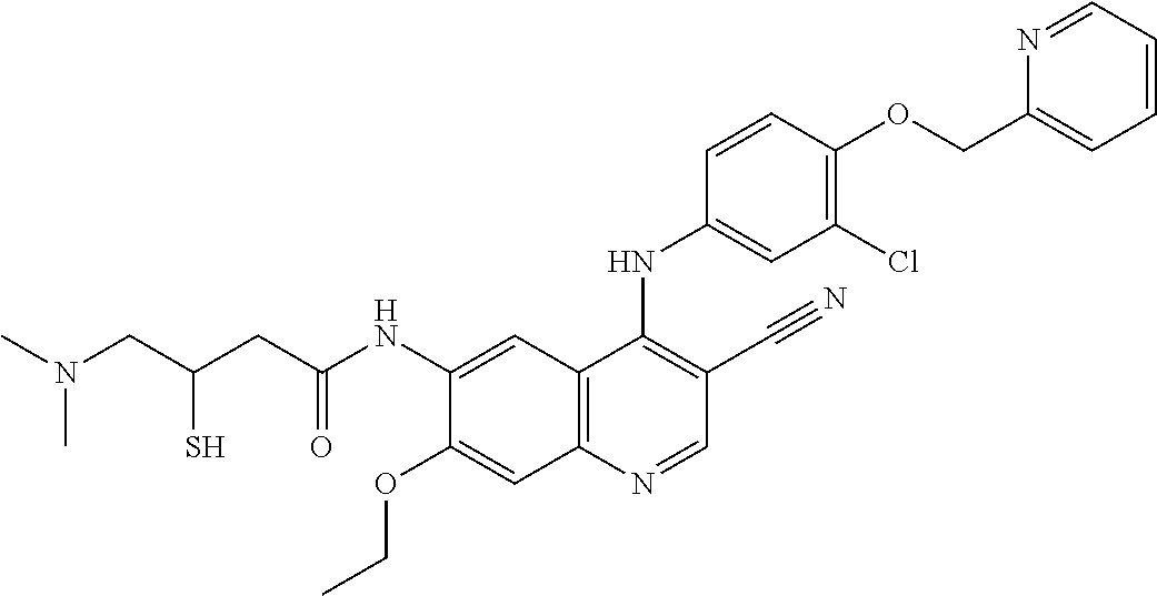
C12=C(N=CC(C#N)=C1NC1=CC(Cl)=C(OCC3=CC=CC=N3)C=C1)C=C(OCC)C(NC(CC(CN(C)C)S)=O)=C2
